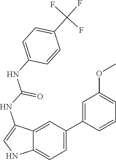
N1C=C(NC(NC2=CC=C(C(F)(F)F)C=C2)=O)C2=CC(C3=CC(OC)=CC=C3)=CC=C12
